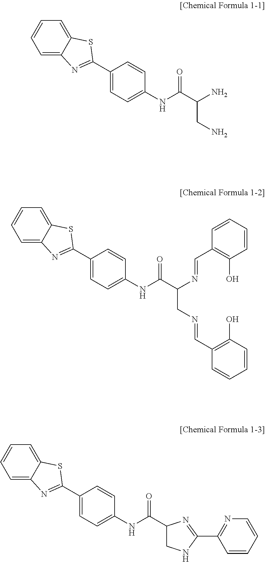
C1(C2=NC3=CC=CC=C3S2)=CC=C(NC(C(N)CN)=O)C=C1.C1(C2=NC3=CC=CC=C3S2)=CC=C(NC(C(N=CC2=C(O)C=CC=C2)CN=CC2=C(O)C=CC=C2)=O)C=C1.C1(C2=NC3=CC=CC=C3S2)=CC=C(NC(=O)C2CNC(C3=NC=CC=C3)=N2)C=C1
